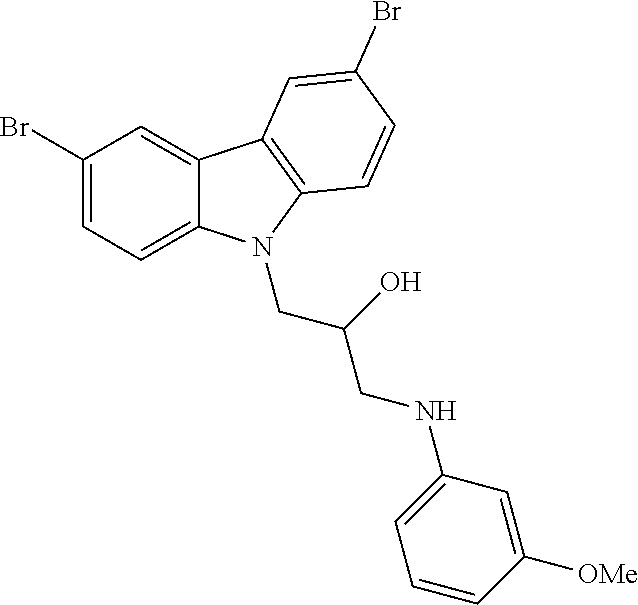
C1(Br)=CC=C2C(=C1)C1=C(C=CC(Br)=C1)N2CC(O)CNC1=CC=CC([OMe])=C1
